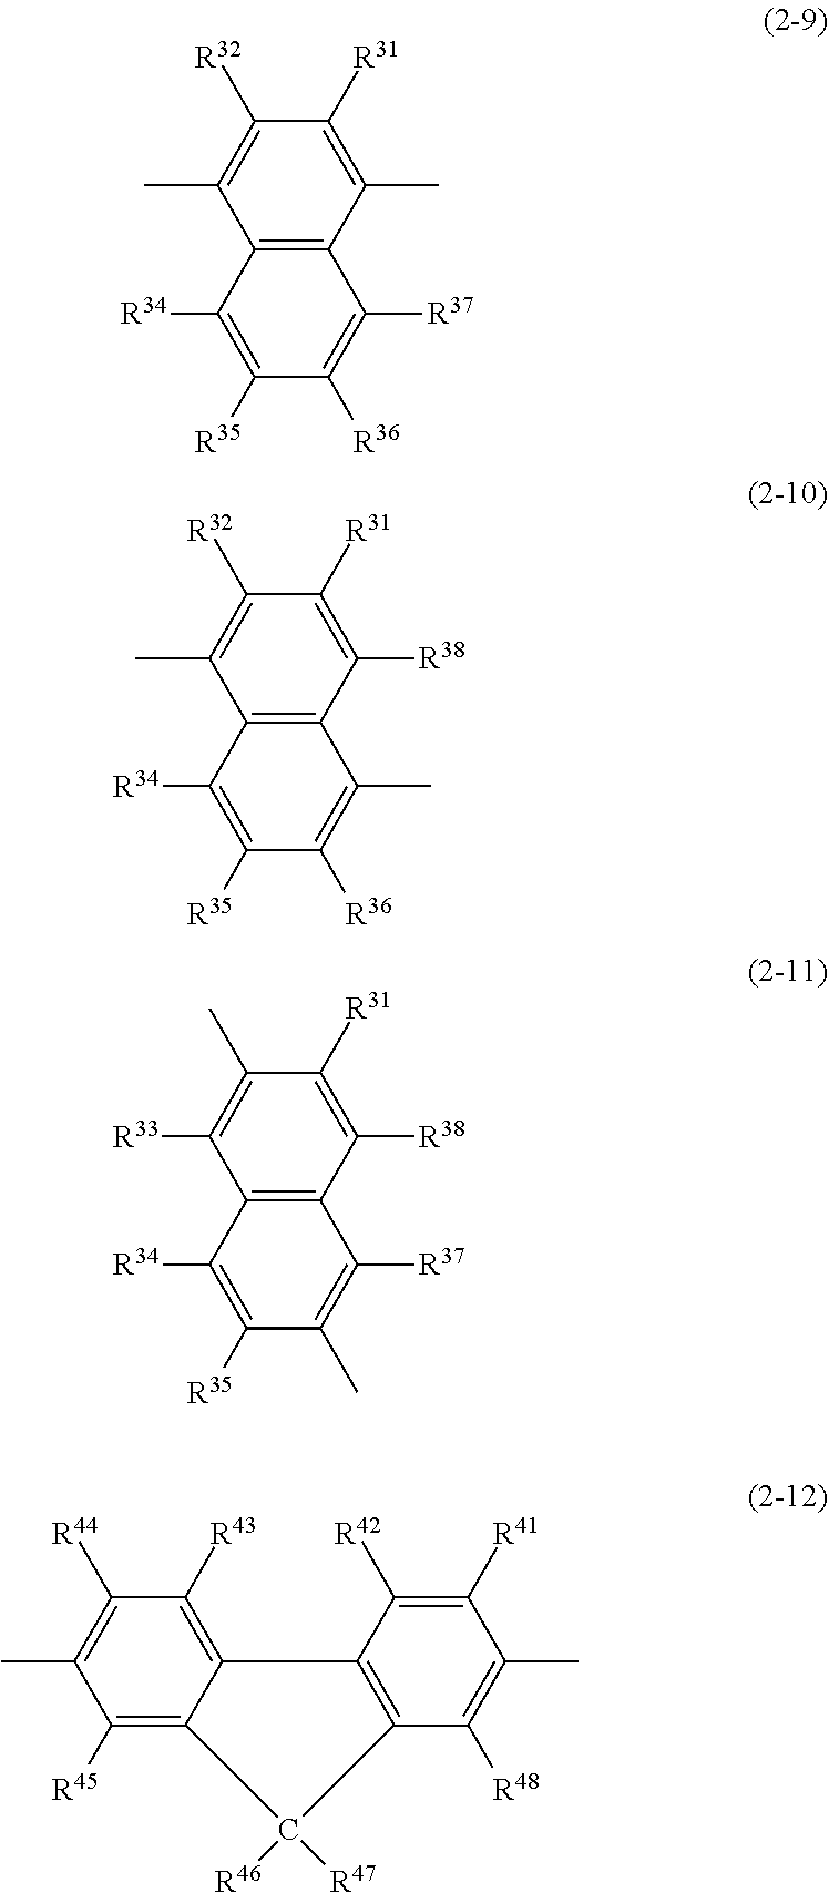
C12=C(C(C)=C([R31])C([R32])=C1C)C([R37])=C([R36])C([R35])=C2[R34].C12=C(C([R38])=C([R31])C([R32])=C1C)C(C)=C([R36])C([R35])=C2[R34].C12=C(C([R38])=C([R31])C(C)=C1[R33])C([R37])=C(C)C([R35])=C2[R34].C1([R46])([R47])C2=C([R45])C(C)=C([R44])C([R43])=C2C2=C1C([R48])=C(C)C([R41])=C2[R42]
